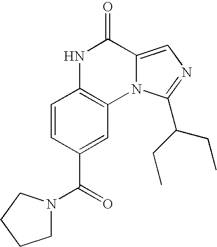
C1=CC(C(=O)N2CCCC2)=CC2=C1NC(=O)C1=CN=C(C(CC)CC)N21
